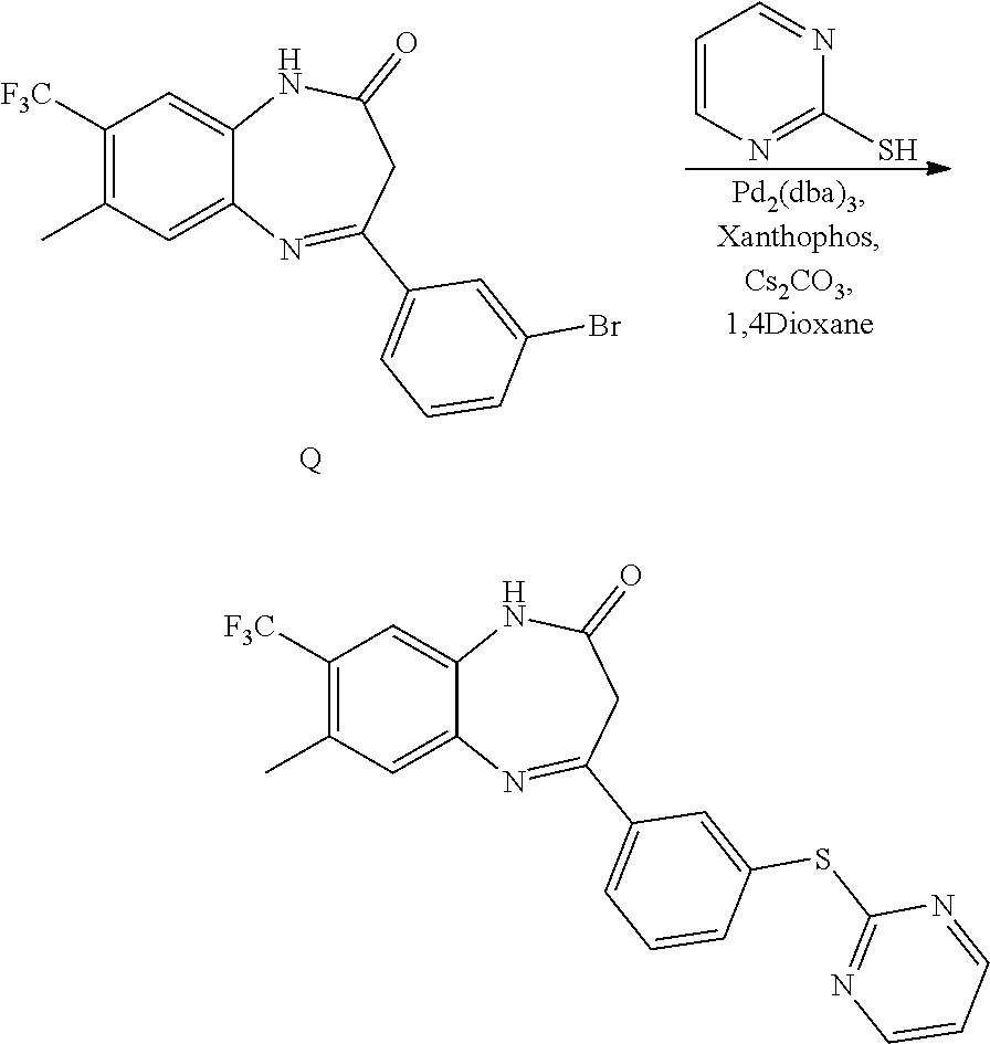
C1=CN=C(S)N=C1.C1([F3C])=C(C)C=C2C(=C1)NC(=O)CC(C1=CC=CC(Br)=C1)=N2.[Q].C1([F3C])=C(C)C=C2C(=C1)NC(=O)CC(C1=CC=CC(SC3=NC=CC=N3)=C1)=N2
